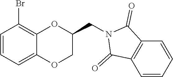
C1=CC=C2C(=C1Br)OC(CN1C(=O)C3=C(C1=O)C=CC=C3)CO2
